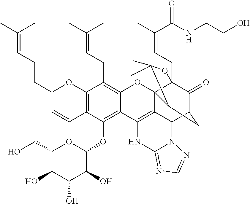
C12=C(C(OC3C(O)C(O)C(O)C(CO)O3)=C3C(=C1CC=C(C)C)OC14C5=C3NC3=NC=NN3C5C3C(=O)C1(CC=C(C)C(NCCO)=O)OC(C)(C)C4C3)C=CC(CCC=C(C)C)(C)O2
